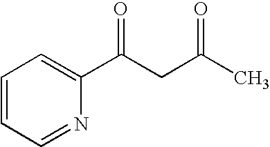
C1=CC=NC(C(CC(C)=O)=O)=C1
